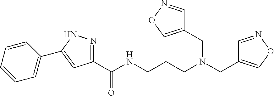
C1(C(NCCCN(CC2=CON=C2)CC2=CON=C2)=O)=NNC(C2=CC=CC=C2)=C1
